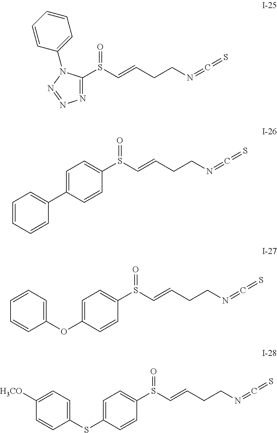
N1=C(S(C=CCCN=C=S)=O)N(C2=CC=CC=C2)N=N1.C1=C(C2=CC=CC=C2)C=CC(S(C=CCCN=C=S)=O)=C1.C1=C(OC2=CC=CC=C2)C=CC(S(C=CCCN=C=S)=O)=C1.C1=C(SC2=CC=C([H3CO])C=C2)C=CC(S(C=CCCN=C=S)=O)=C1
